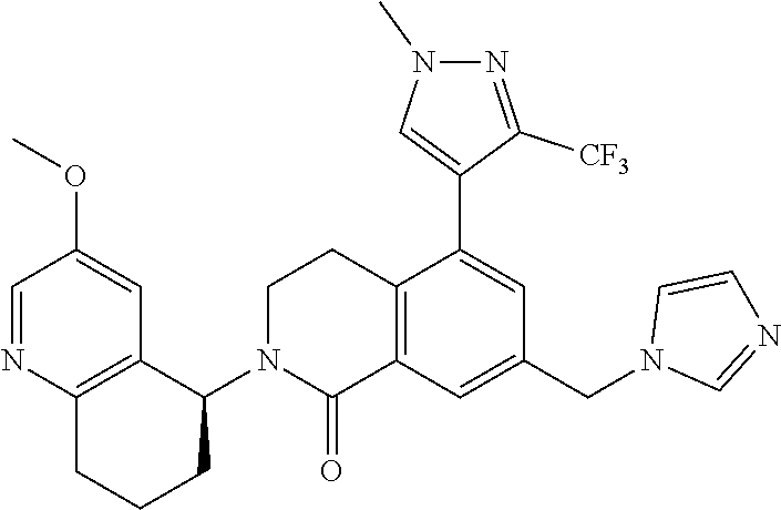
C1=NC2=C(C=C1OC)C(N1CCC3=C(C1=O)C=C(CN1C=NC=C1)C=C3C1=CN(C)N=C1[CF3])CCC2
